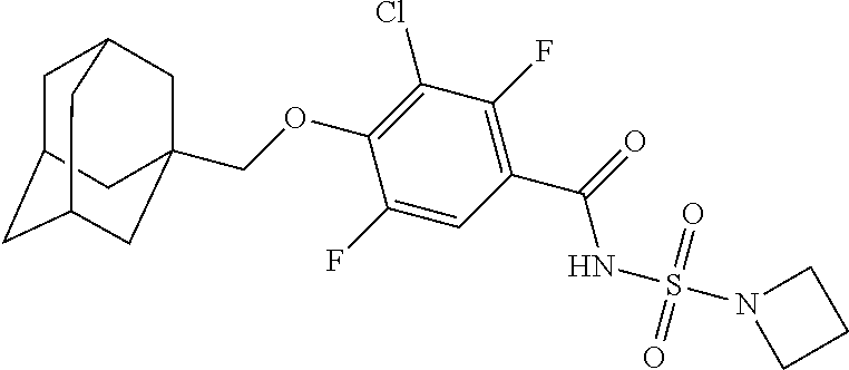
C1C2CC3CC(COC4=C(Cl)C(F)=C(C(NS(N5CCC5)(=O)=O)=O)C=C4F)(CC1C3)C2
